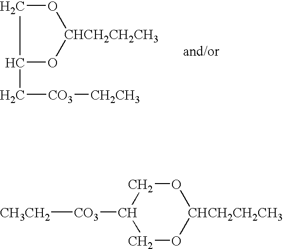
C1O[CHCH2CH2CH3]OCC1[CO3][CH3CH2].C1(C[CO3][CH2CH3])O[CHCH2CH2CH3]OC1
